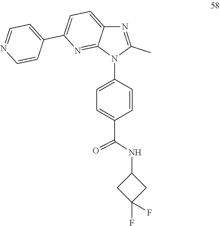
N(C(C1=CC=C(N2C3=NC(C4=CC=NC=C4)=CC=C3N=C2C)C=C1)=O)C1CC(F)(F)C1
